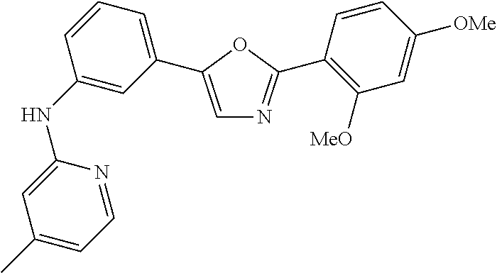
C1(NC2=CC(C3=CN=C(C4=C([MeO])C=C([OMe])C=C4)O3)=CC=C2)=CC(C)=CC=N1
